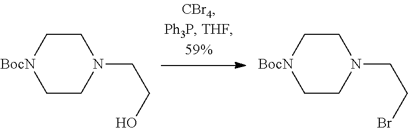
C1C[BocN]CCN1CCO.C1C[BocN]CCN1CCBr
